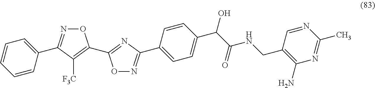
C1=CC=CC(C2=NOC(C3=NC(C4=CC=C(C(C(NCC5=C(N)N=C(C)N=C5)=O)O)C=C4)=NO3)=C2[F3C])=C1
